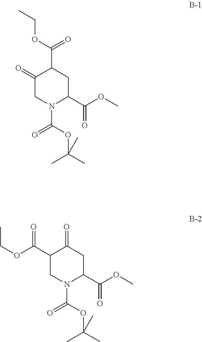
C1(=O)CN(C(OC(C)(C)C)=O)C(C(OC)=O)CC1C(OCC)=O.C1(C(OCC)=O)CN(C(OC(C)(C)C)=O)C(C(OC)=O)CC1=O
